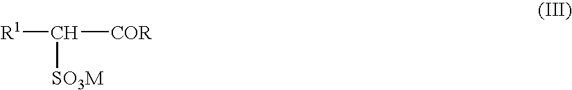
[R1]C([COR])[SO3M]
